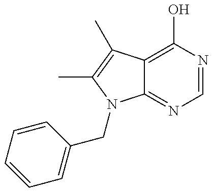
C12=NC=NC(O)=C1C(C)=C(C)N2CC1=CC=CC=C1
